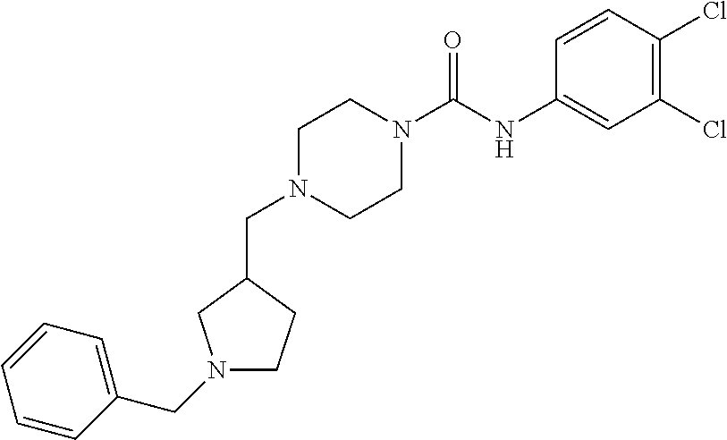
C1(Cl)=C(Cl)C=CC(NC(N2CCN(CC3CN(CC4=CC=CC=C4)CC3)CC2)=O)=C1
